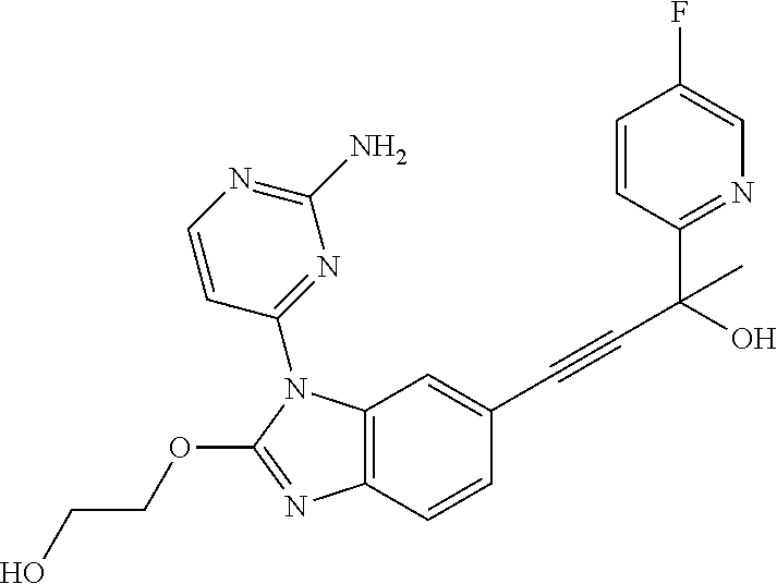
C12=C(C=CC(C#CC(O)(C3=NC=C(F)C=C3)C)=C1)N=C(OCCO)N2C1=NC(N)=NC=C1
